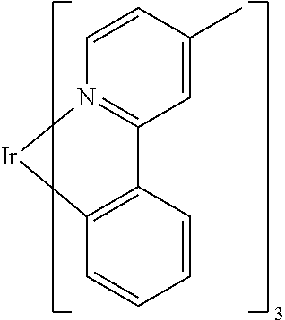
C1=C(C)C=CN2=C1C1=C(C=CC=C1)[Ir]2
